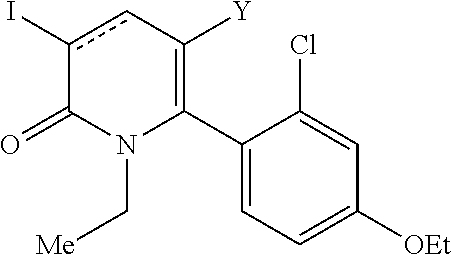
C1(C2=C([Y])cc(I)C(=O)N2C[Me])=CC=C([OEt])C=C1Cl
